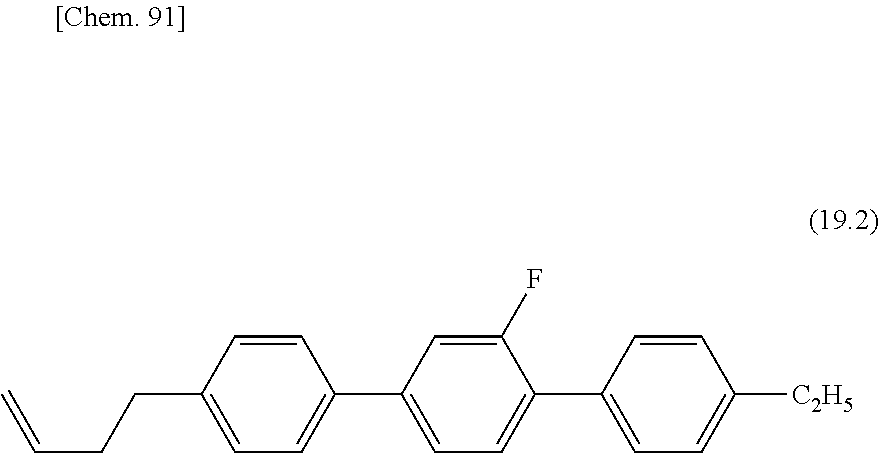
C1=CC(CCC=C)=CC=C1C1=CC=C(C2=CC=C([C2H5])C=C2)C(F)=C1
